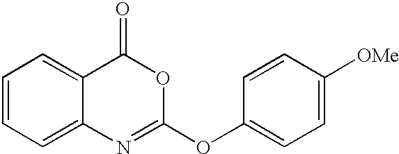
C1=CC=C2C(=C1)C(=O)OC(OC1=CC=C([OMe])C=C1)=N2
